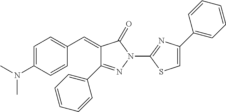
C1=C(N(C)C)C=CC(C=C2C(C3=CC=CC=C3)=NN(C3=NC(C4=CC=CC=C4)=CS3)C2=O)=C1
